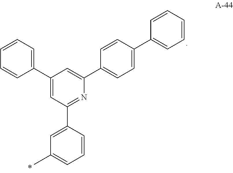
C1(C2=CC(C3=CC(C)=CC=C3)=NC(C3=CC=C(C4=CC=CC=C4)C=C3)=C2)=CC=CC=C1
